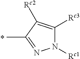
N1([Rc1])C([Rc3])=C([Rc2])C(C)=N1
